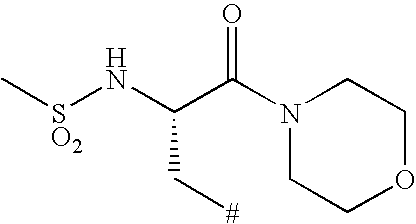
[SO2](NC(C(N1CCOCC1)=O)C[#])C
